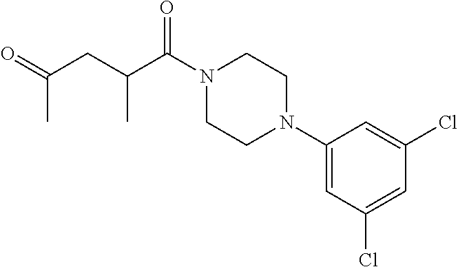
C1(N2CCN(C(C(CC(=O)C)C)=O)CC2)=CC(Cl)=CC(Cl)=C1
